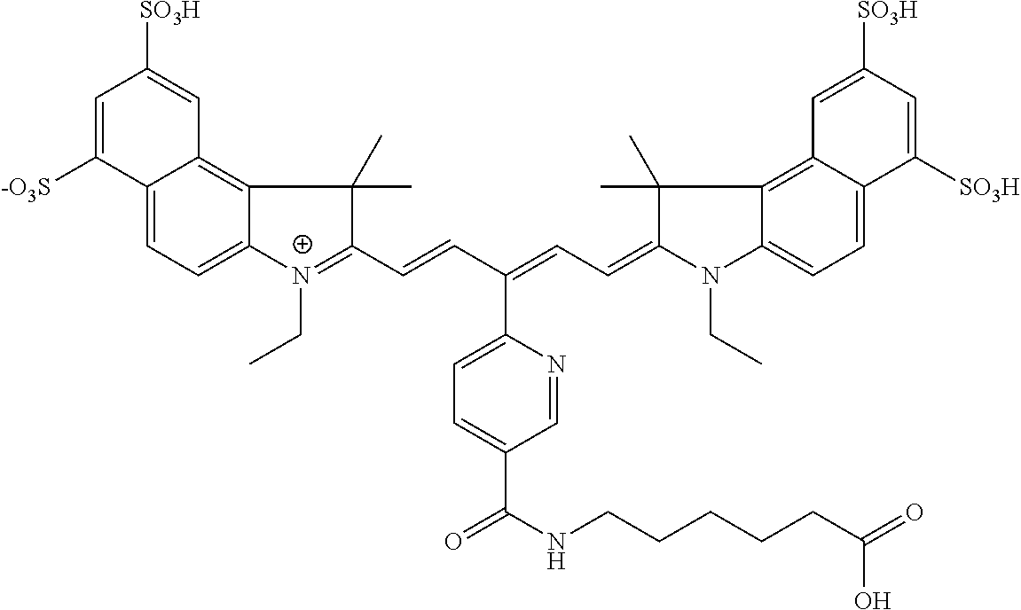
C12=CC=C3C(=C1C=C([SO3H])C=C2[-O3S])C(C)(C)C(C=CC(=CC=C1N(CC)C2=CC=C4C(=C2C1(C)C)C=C([SO3H])C=C4[SO3H])C1=CC=C(C(NCCCCCC(=O)O)=O)C=N1)=[N+]3CC
